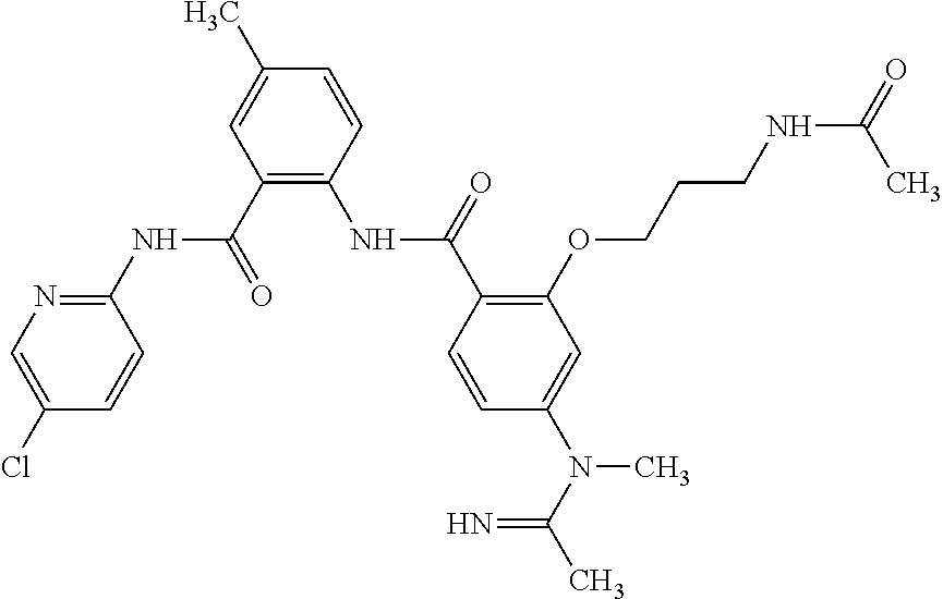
C1(C(=O)NC2=NC=C(Cl)C=C2)=C(NC(=O)C2=C(OCCCNC(C)=O)C=C(N(C(C)=N)C)C=C2)C=CC(C)=C1
